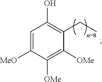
C1=C([MeO])C([OMe])=C([OMe])C(CC)=C1O
